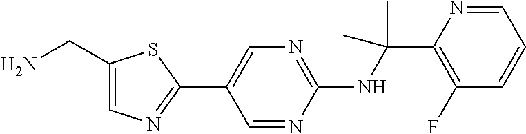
C1(NC(C2=C(F)C=CC=N2)(C)C)=NC=C(C2=NC=C(CN)S2)C=N1
